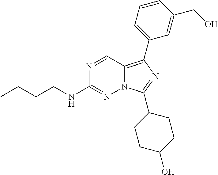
N1=CC2=C(C3=CC=CC(CO)=C3)N=C(C3CCC(O)CC3)N2N=C1NCCCC
